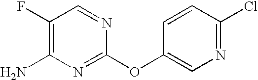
C1(F)=C(N)N=C(OC2=CN=C(Cl)C=C2)N=C1
